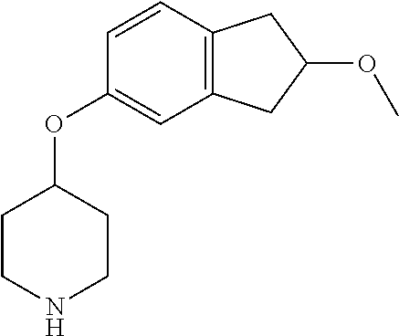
C12=C(C=CC(OC3CCNCC3)=C1)CC(OC)C2
